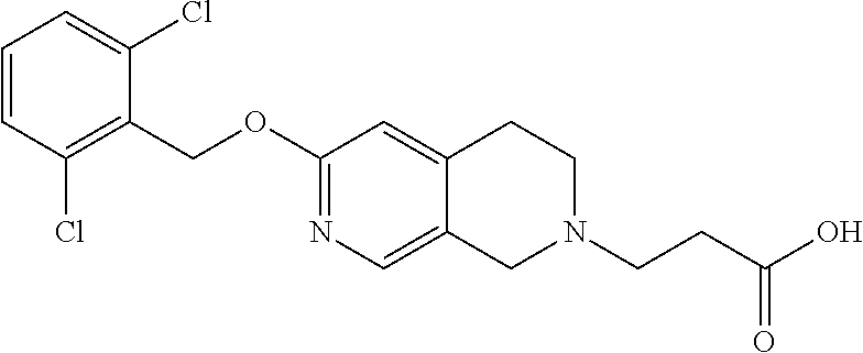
C1=CC(Cl)=C(COC2=NC=C3C(=C2)CCN(CCC(O)=O)C3)C(Cl)=C1
